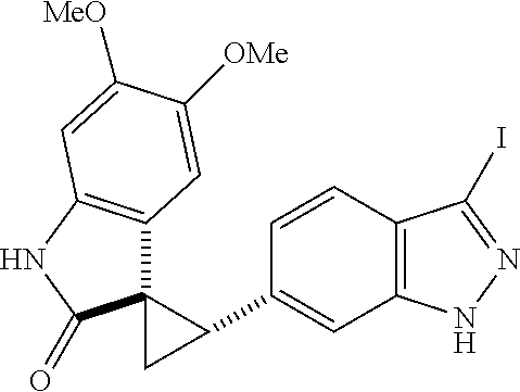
C1(C2C3(C2)C2=C(NC3=O)C=C([MeO])C([OMe])=C2)=CC2=C(C=C1)C(I)=NN2
